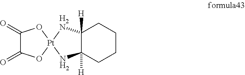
C1(=O)C(=O)O[Pt]2(O1)[H2N]C1([H])C([H])(CCCC1)N2
